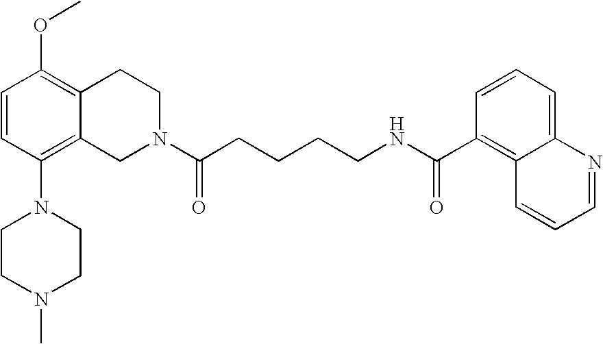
C1=CC(N2CCN(C)CC2)=C2C(=C1OC)CCN(C(CCCCNC(C1=C3C(=CC=C1)N=CC=C3)=O)=O)C2
